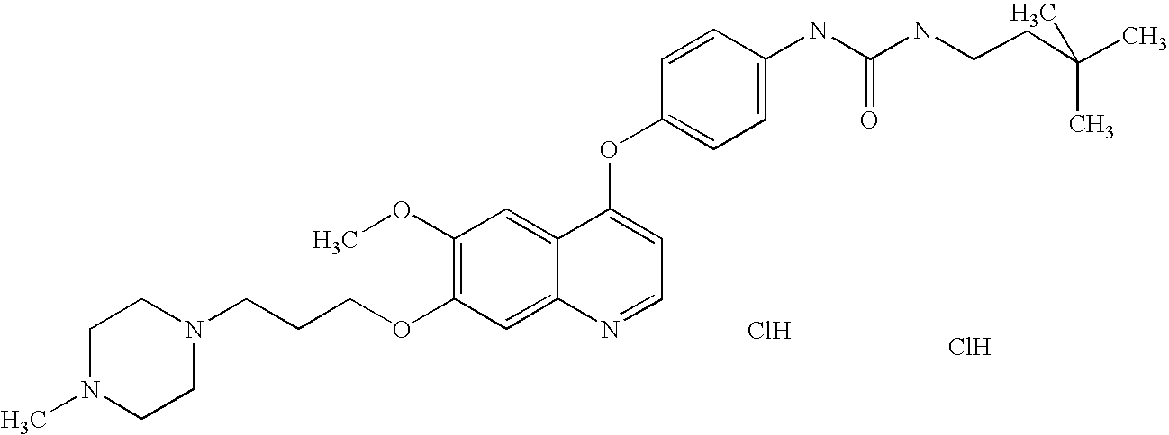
C1=CC(OC2=CC=NC3=CC(OCCCN4CCN(C)CC4)=C(OC)C=C23)=CC=C1NC(=O)NCCC(C)(C)C.Cl.Cl
